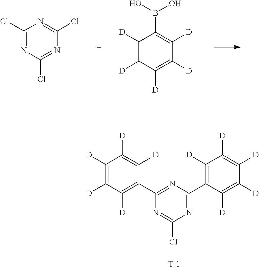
C1(Cl)=NC(Cl)=NC(Cl)=N1.C1([D])=C([D])C([D])=C([D])C([D])=C1B(O)O.C1([D])=C([D])C([D])=C(C2=NC(C3=C([D])C([D])=C([D])C([D])=C3[D])=NC(Cl)=N2)C([D])=C1[D].[T]
